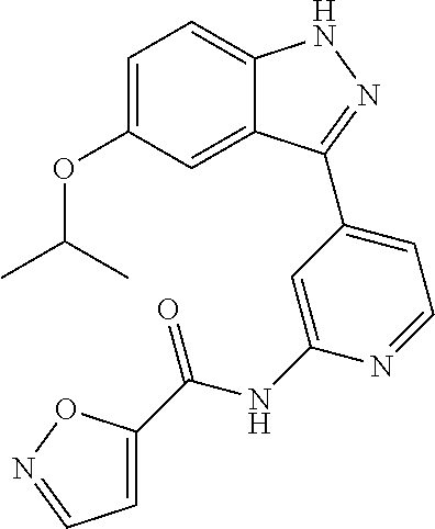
C1=C(OC(C)C)C=C2C(=C1)NN=C2C1=CC=NC(NC(C2=CC=NO2)=O)=C1
